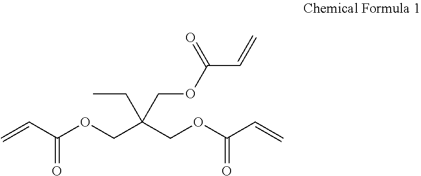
C=CC(OCC(COC(C=C)=O)(CC)COC(C=C)=O)=O
